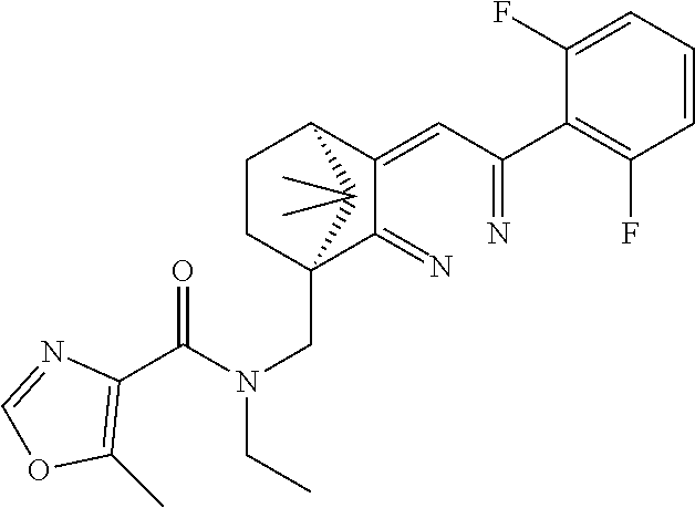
C1(=CC(=N)C2=C(F)C=CC=C2F)C(=N)C2(CN(CC)C(C3=C(C)OC=N3)=O)CCC1C2(C)C
